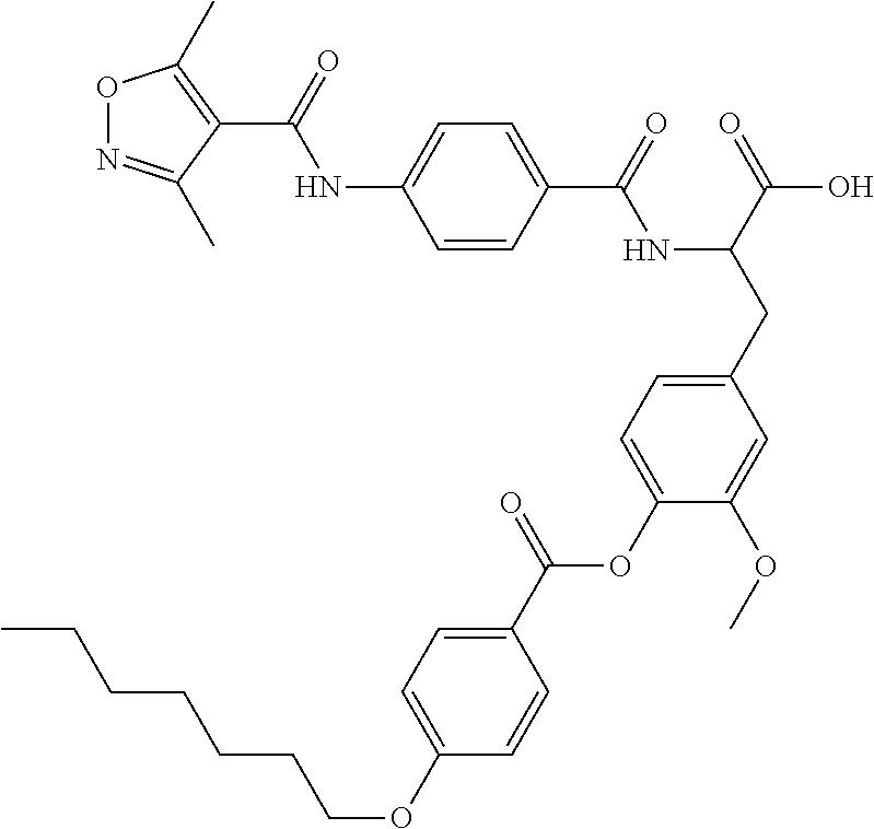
C1=CC(C(=O)NC(CC2=CC=C(OC(C3=CC=C(OCCCCCCC)C=C3)=O)C(OC)=C2)C(=O)O)=CC=C1NC(=O)C1=C(C)ON=C1C
